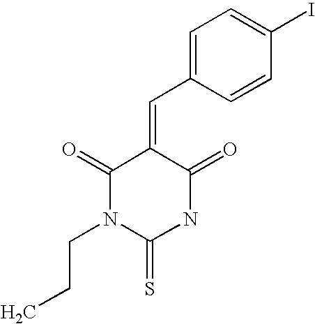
C1=C(C=C2C(=O)N(CCC)C(=S)NC2=O)C=CC(I)=C1
